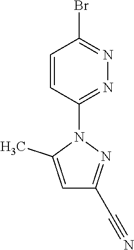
BrC1=NN=C(N2C(C)=CC(C#N)=N2)C=C1
